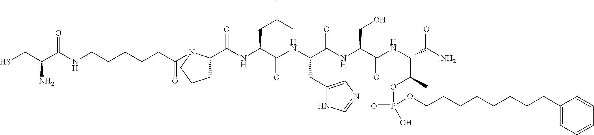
SCC(C(NCCCCCC(=O)N1C(C(NC(C(NC(C(NC(C(NC(C(N)=O)C(OP(=O)(OCCCCCCCCC2=CC=CC=C2)O)C)=O)CO)=O)CC2=CN=CN2)=O)CC(C)C)=O)CCC1)=O)N
